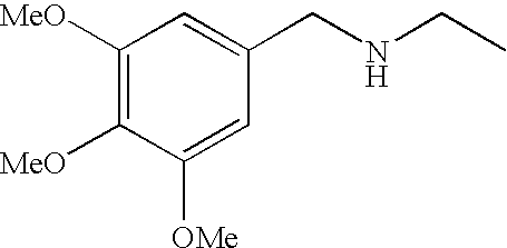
C1([MeO])=C([MeO])C([OMe])=CC(CNCC)=C1
